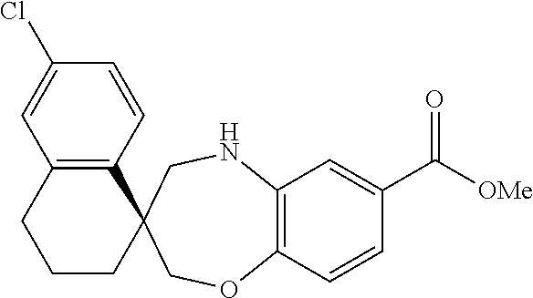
C12=C(C=CC(Cl)=C1)C1(CCC2)COC2=C(NC1)C=C(C([OMe])=O)C=C2
